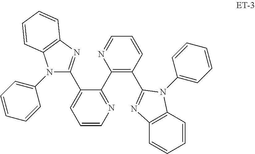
C1=CN=C(C2=C(C3=NC4=C(C=CC=C4)N3C3=CC=CC=C3)C=CC=N2)C(C2=NC3=C(C=CC=C3)N2C2=CC=CC=C2)=C1
